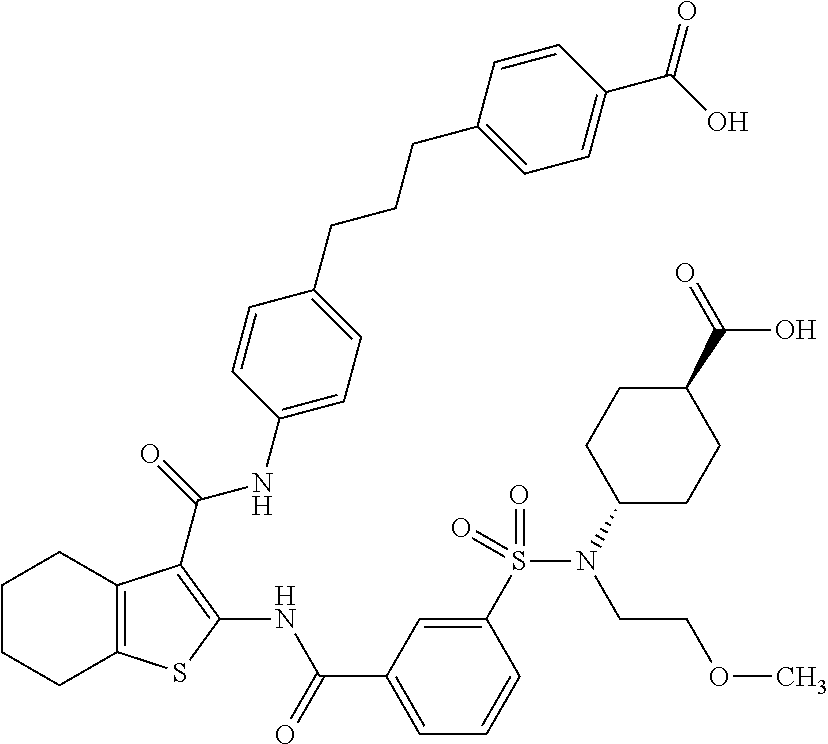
C1CCC2=C(C1)C(C(=O)NC1=CC=C(CCCC3=CC=C(C(O)=O)C=C3)C=C1)=C(NC(C1=CC=CC(S(N(C3CCC(C(=O)O)CC3)CCOC)(=O)=O)=C1)=O)S2
